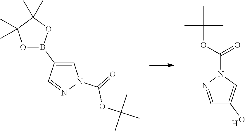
CC(C)(C)OC(=O)N1C=C(O)C=N1.[H].O1B(C2=CN(C(=O)OC(C)(C)C)N=C2)OC(C)(C)C1(C)C
